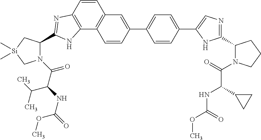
C1(C2=CC3=C(C4=C(C=C3)N=C(C3N(C(C(NC(=O)OC)C(C)C)=O)C[Si](C)(C)C3)N4)C=C2)=CC=C(C2=CN=C(C3N(C(=O)C(C4CC4)NC(OC)=O)CCC3)N2)C=C1
